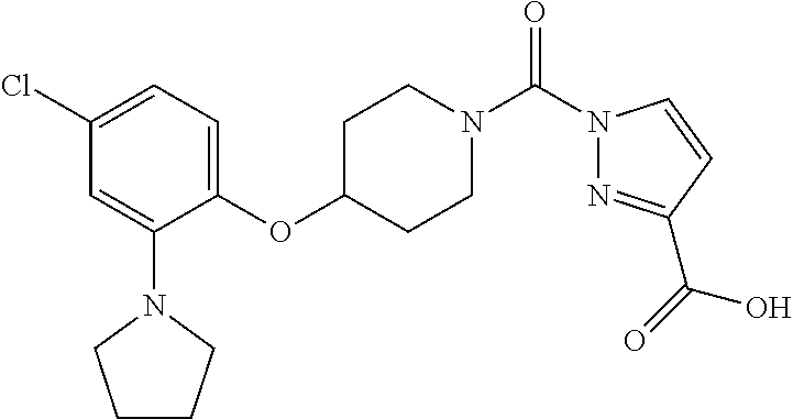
C1=C(N2CCCC2)C(OC2CCN(C(N3N=C(C(=O)O)C=C3)=O)CC2)=CC=C1Cl
